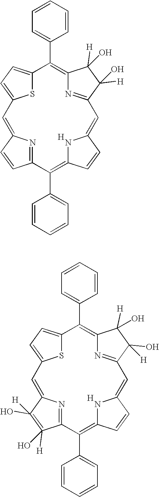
C1=CC=CC(C2=C3N=C(C([H])(O)C3([H])O)C=C3NC(=C(C4=CC=CC=C4)C4=NC(=CC5=CC=C2S5)C=C4)C=C3)=C1.[H].C1=CC=CC(C2=C3N=C(C(O)([H])C3([H])O)C=C3NC(=C(C4=CC=CC=C4)C4=NC(=CC5=CC=C2S5)C(O)([H])=C4([H])O)C=C3)=C1.[H]
